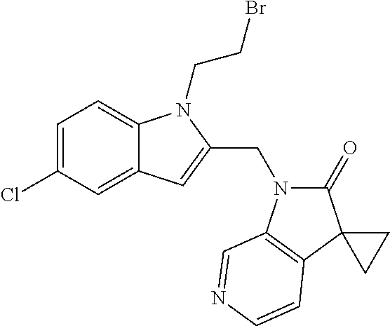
C1=C(Cl)C=C2C(=C1)N(CCBr)C(CN1C(=O)C3(C4=C1C=NC=C4)CC3)=C2
